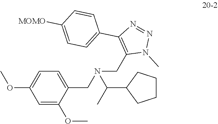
C1=C(OC)C(CN(CC2=C(C3=CC=C([MOMO])C=C3)N=NN2C)C(C)C2CCCC2)=CC=C1OC
